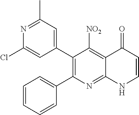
N1=C(C)C=C(C2=C(C3=CC=CC=C3)N=C3C(=C2[NO2])C(=O)C=CN3)C=C1Cl
